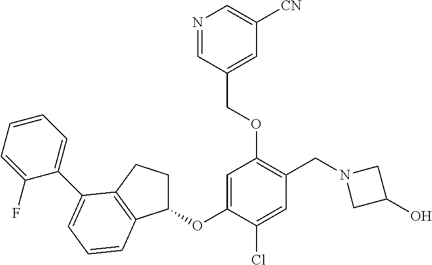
C1=C(OC2CCC3=C2C=CC=C3C2=CC=CC=C2F)C(Cl)=CC(CN2CC(O)C2)=C1OCC1=CC([CN])=CN=C1
